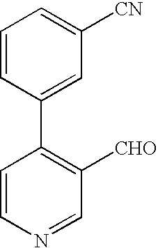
C1=CN=CC([CHO])=C1C1=CC([CN])=CC=C1
